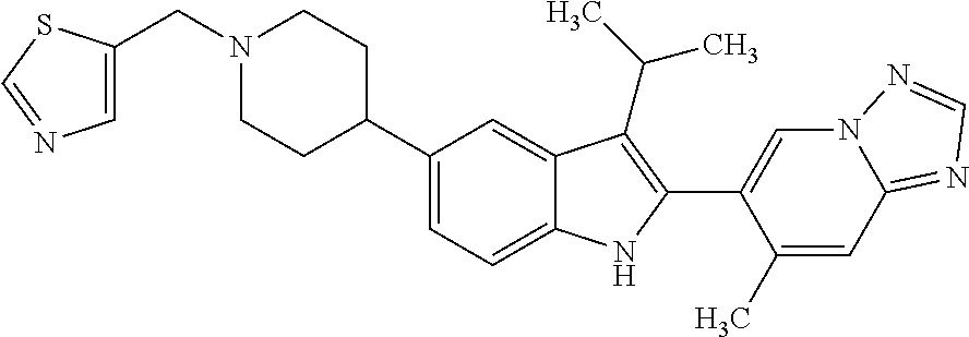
N1(CC2=CN=CS2)CCC(C2=CC=C3C(=C2)C(C(C)C)=C(C2=CN4C(=NC=N4)C=C2C)N3)CC1
